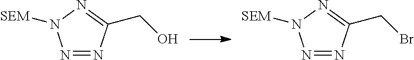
N1=NC(CO)=NN1[SEM].N1=NC(CBr)=NN1[SEM]
